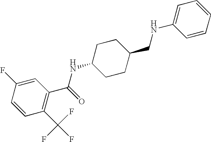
C1=C(F)C=CC(C(F)(F)F)=C1C(=O)NC1CCC(CNC2=CC=CC=C2)CC1
